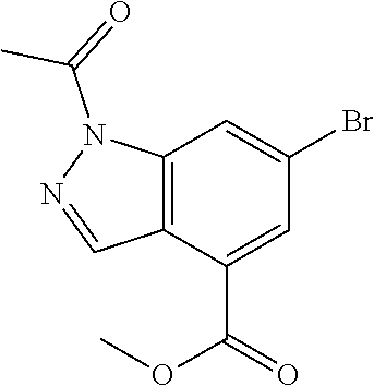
C12=C(C(C(OC)=O)=CC(Br)=C1)C=NN2C(C)=O
